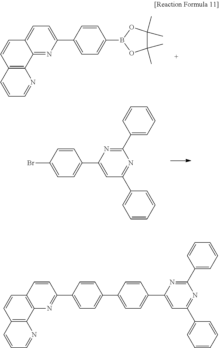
C12=NC(C3=CC=C(B4OC(C)(C)C(C)(C)O4)C=C3)=CC=C1C=CC1=C2N=CC=C1.C1=CC(C2=CC(C3=CC=CC=C3)=NC(C3=CC=CC=C3)=N2)=CC=C1Br.C1=CC(C2=CC=C(C3=CC(C4=CC=CC=C4)=NC(C4=CC=CC=C4)=N3)C=C2)=CC=C1C1=NC2=C(C=C1)C=CC1=C2N=CC=C1
